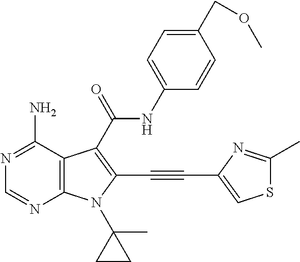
N1=C(N)C2=C(N=C1)N(C1(C)CC1)C(C#CC1=CSC(C)=N1)=C2C(NC1=CC=C(COC)C=C1)=O
